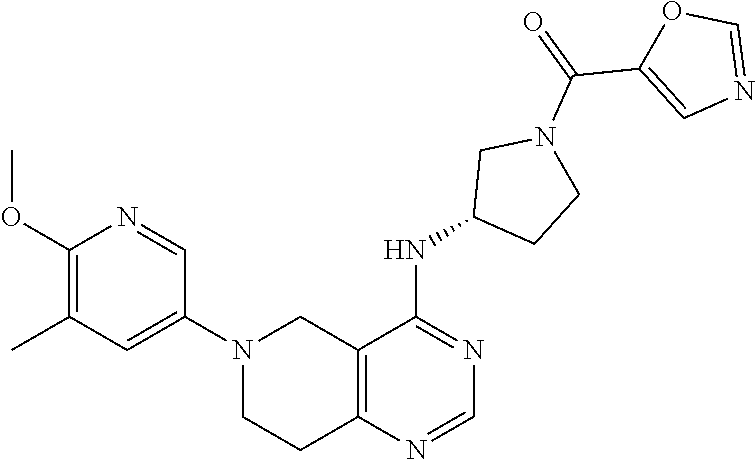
C1(N2CCC3=C(C2)C(NC2CCN(C(C4=CN=CO4)=O)C2)=NC=N3)=CC(C)=C(OC)N=C1
